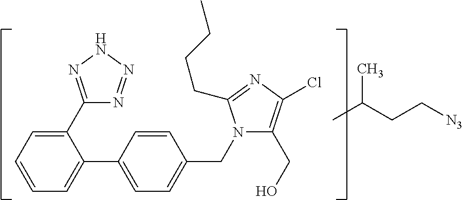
C1(C2=CC=CC=C2C2=CC=C(CN3C(CO)=C(Cl)N=C3CCCC)C=C2)=NNN=N1.CC(CC[N3])C
